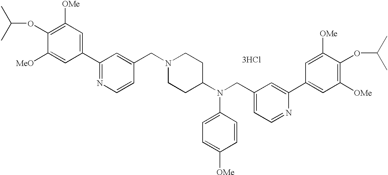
C1([OMe])=C(OC(C)C)C([MeO])=CC(C2=NC=CC(CN3CCC(N(CC4=CC=NC(C5=CC([OMe])=C(OC(C)C)C([OMe])=C5)=C4)C4=CC=C([OMe])C=C4)CC3)=C2)=C1.[3HCl]
